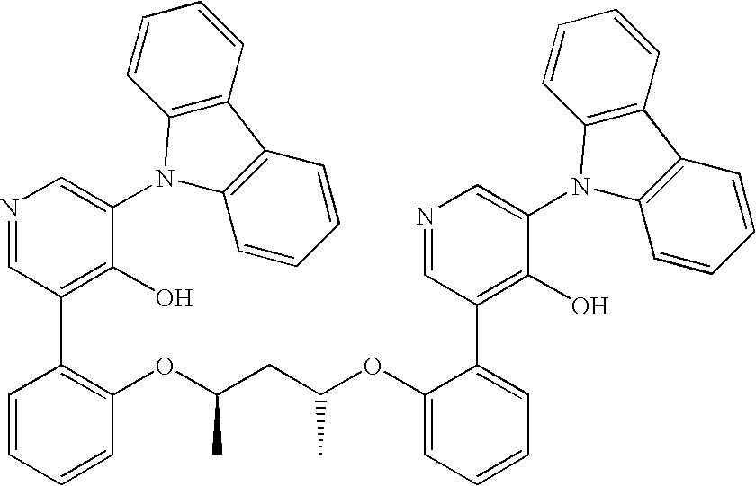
N1=CC(C2=C(OC(CC(OC3=CC=CC=C3C3=C(O)C(N4C5=C(C6=C4C=CC=C6)C=CC=C5)=CN=C3)C)C)C=CC=C2)=C(O)C(N2C3=C(C4=C2C=CC=C4)C=CC=C3)=C1
